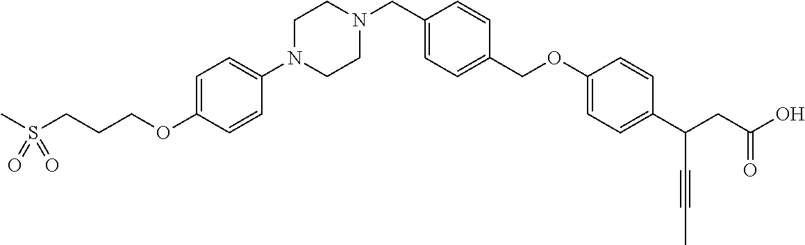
N1(CC2=CC=C(COC3=CC=C(C(CC(O)=O)C#CC)C=C3)C=C2)CCN(C2=CC=C(OCCCS(C)(=O)=O)C=C2)CC1
